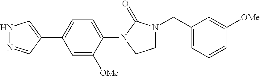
N1N=CC(C2=CC=C(N3CCN(CC4=CC=CC([OMe])=C4)C3=O)C([OMe])=C2)=C1
